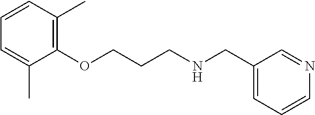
C1(OCCCNCC2=CC=CN=C2)=C(C)C=CC=C1C
